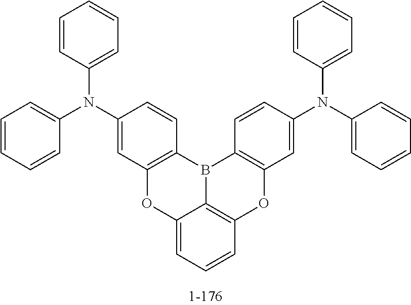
C1(N(C2=CC=CC=C2)C2=CC=CC=C2)=CC2=C(C=C1)B1C3=C(C=C(N(C4=CC=CC=C4)C4=CC=CC=C4)C=C3)OC3=C1C(=CC=C3)O2
